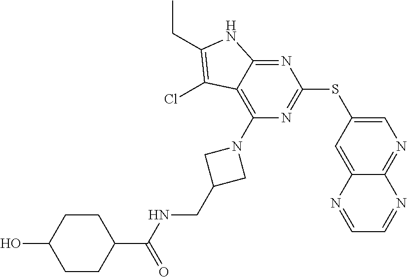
C1=C(SC2=NC(N3CC(CNC(C4CCC(O)CC4)=O)C3)=C3C(=N2)NC(CC)=C3Cl)C=C2C(=N1)N=CC=N2
